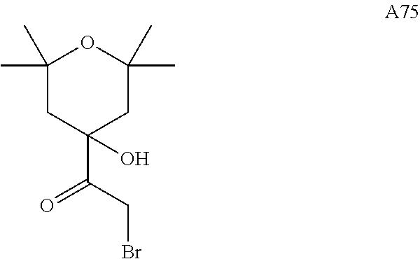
C1(C)(C)CC(C(CBr)=O)(O)CC(C)(C)O1
